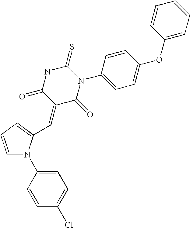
C1=CC=C(C=C2C(=O)N(C3=CC=C(OC4=CC=CC=C4)C=C3)C(=S)NC2=O)N1C1=CC=C(Cl)C=C1
